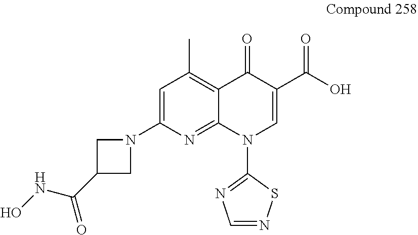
N1(C2=CC(C)=C3C(=N2)N(C2=NC=NS2)C=C(C(O)=O)C3=O)CC(C(NO)=O)C1
